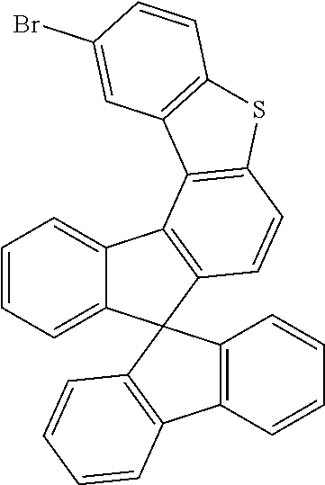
C1=CC=C2C(=C1)C1=C(C=CC3=C1C1=C(S3)C=CC(Br)=C1)C21C2=C(C=CC=C2)C2=C1C=CC=C2
